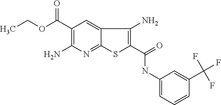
C12=NC(N)=C(C(OCC)=O)C=C1C(N)=C(C(NC1=CC=CC(C(F)(F)F)=C1)=O)S2
